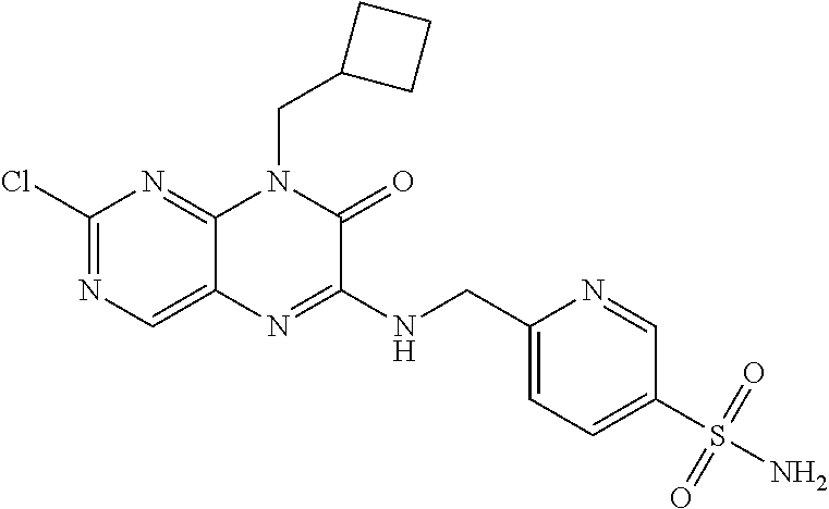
C1(Cl)=NC=C2C(=N1)N(CC1CCC1)C(=O)C(NCC1=CC=C(S(=O)(=O)N)C=N1)=N2
